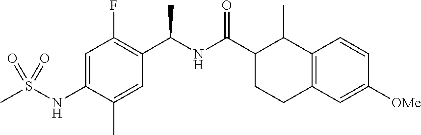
C12=C(C=C([OMe])C=C1)CCC(C(NC(C1=C(F)C=C(NS(C)(=O)=O)C(C)=C1)C)=O)C2C
